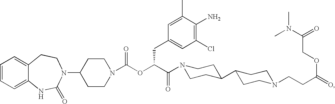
C1=CC=C2C(=C1)CCN(C1CCN(C(OC(C(=O)N3CCC(C4CCN(CCC(=O)OCC(N(C)C)=O)CC4)CC3)CC3=CC(Cl)=C(N)C(C)=C3)=O)CC1)C(=O)N2
